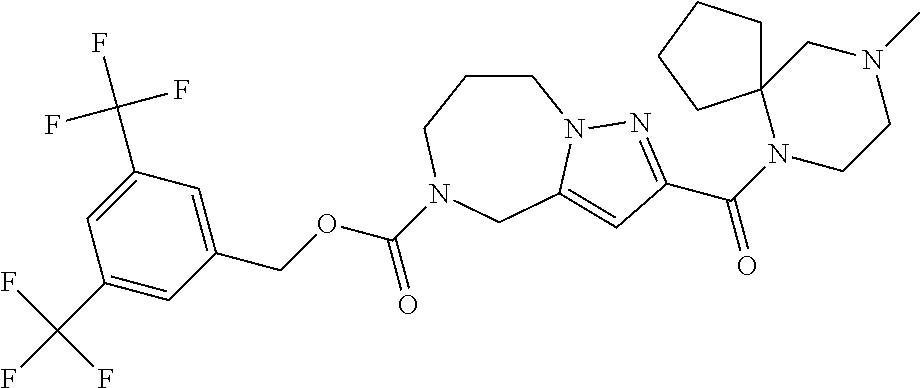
C1CCN(C(OCC2=CC(C(F)(F)F)=CC(C(F)(F)F)=C2)=O)CC2=CC(C(N3CCN(C)CC34CCCC4)=O)=NN12
